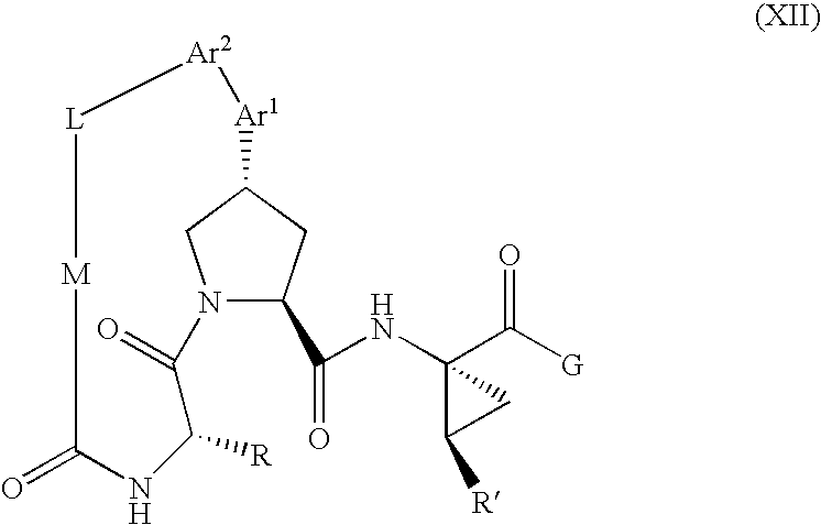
N12C(C(=O)NC3(C(=O)[G])C([R])C3)CC(C1)[Ar1][Ar2][L][M]C(=O)NC([R])C2=O
